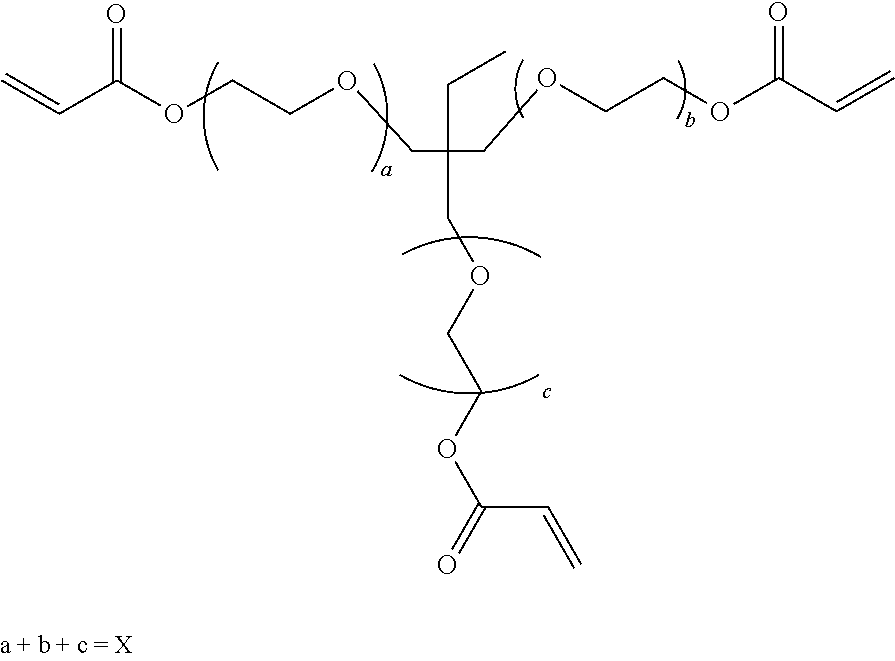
C(C(OCCOCC(CC)(COCCOC(=O)C=C)COCCOC(C=C)=O)=O)=C
